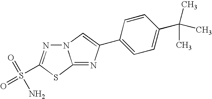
N12N=C(S(=O)(=O)N)SC1=NC(C1=CC=C(C(C)(C)C)C=C1)=C2
